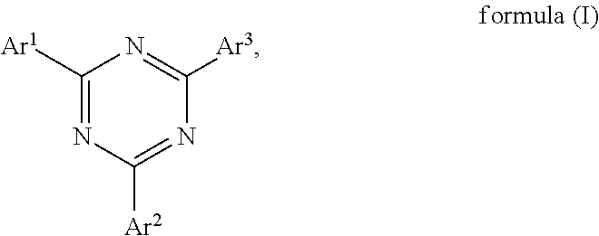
C1([Ar1])=NC([Ar2])=NC([Ar3])=N1
